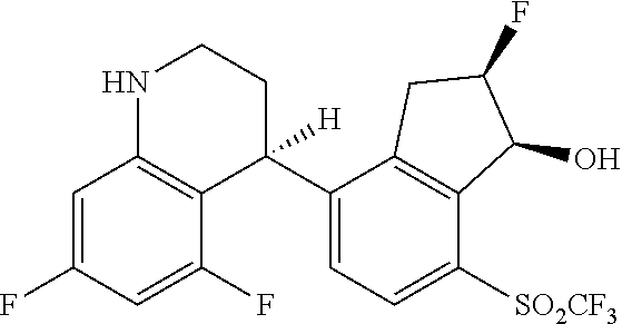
C1=C(F)C=C(F)C2=C1NCCC2(C1=CC=C([SO2CF3])C2=C1CC(F)C2O)[H]
